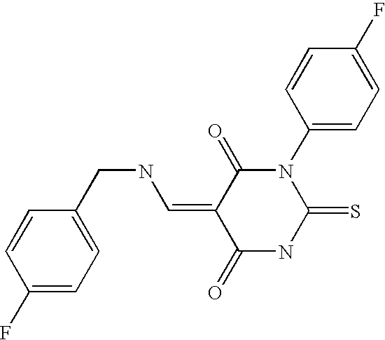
O=C1C(=CNCC2=CC=C(F)C=C2)C(=O)NC(=S)N1C1=CC=C(F)C=C1
